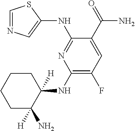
C1(NC2=NC(NC3([H])CCCCC3(N)[H])=C(F)C=C2C(=O)N)=CN=CS1
